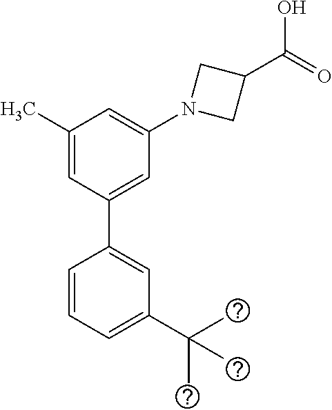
C1=CC=C(C(C)(C)C)C=C1C1=CC(N2CC(C(=O)O)C2)=CC(C)=C1
